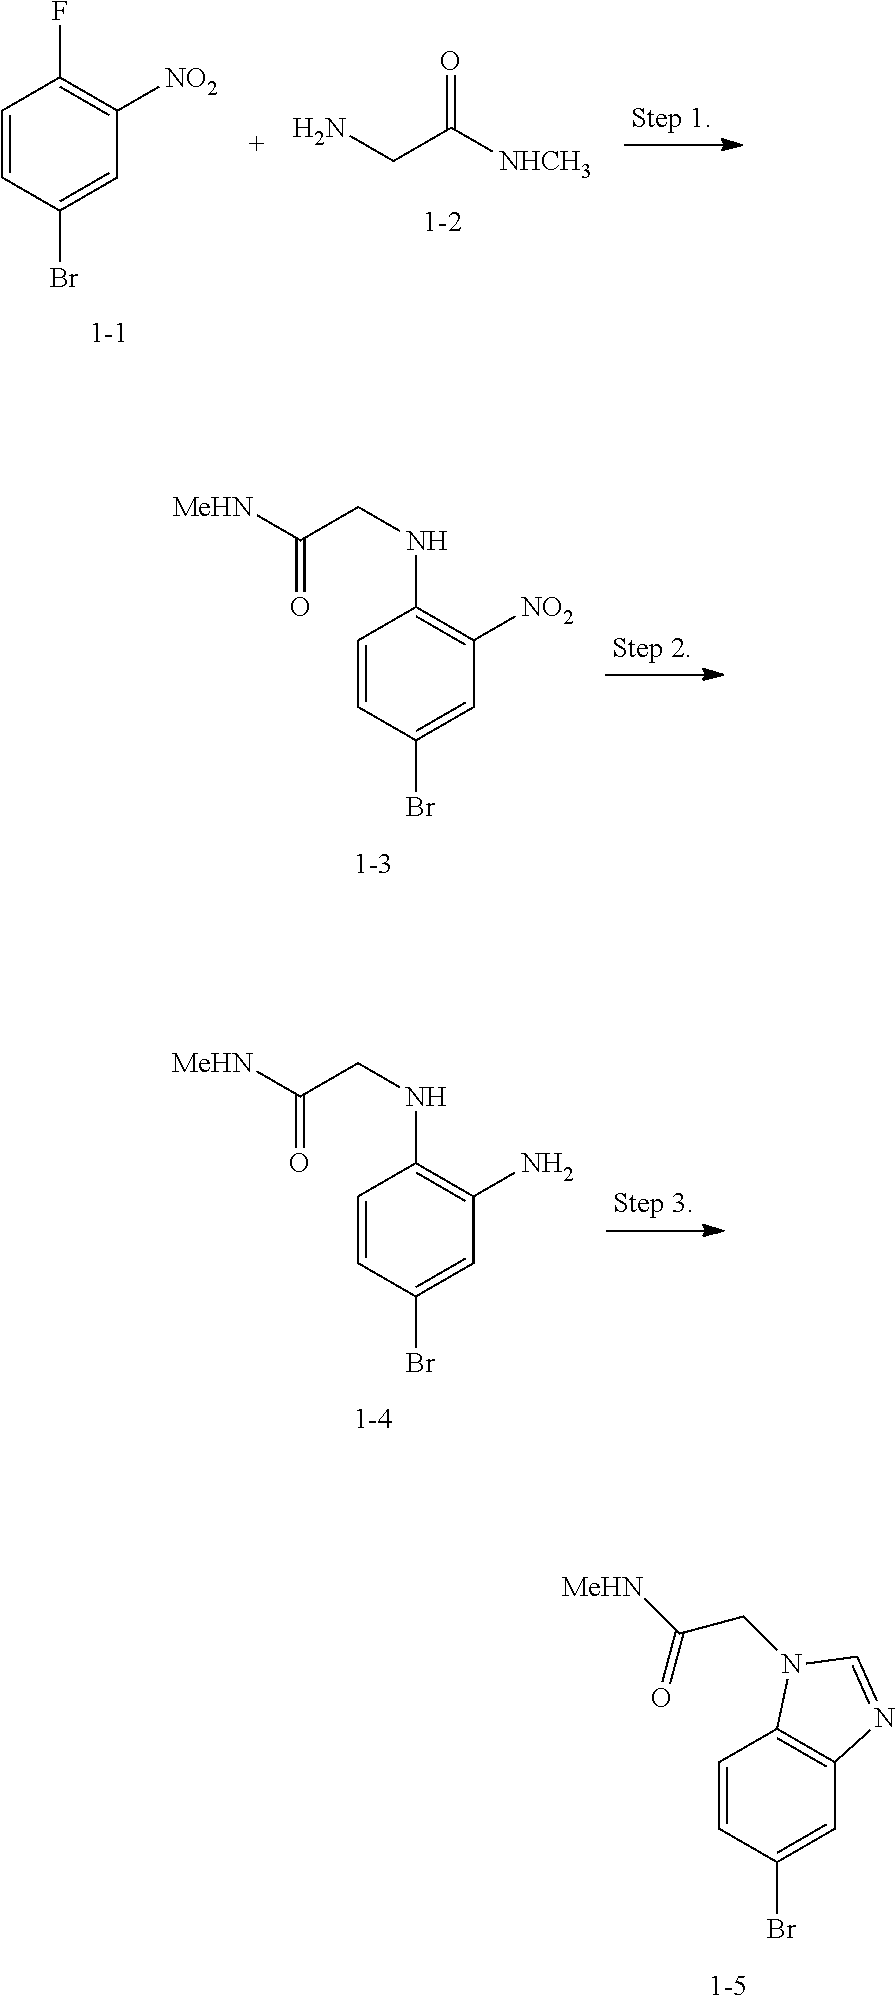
C1=CC(Br)=CC2=C1N(CC(=O)[MeHN])C=N2.NCC(=O)[NHCH3].C1=CC(Br)=CC([NO2])=C1F.C1=CC(Br)=CC([NO2])=C1NCC(=O)[MeHN].C1=CC(Br)=CC(N)=C1NCC(=O)[MeHN]
